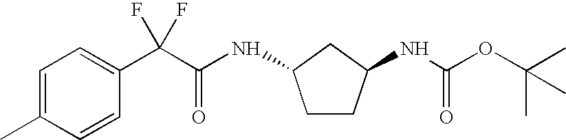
C1CC(NC(OC(C)(C)C)=O)CC1NC(C(C1=CC=C(C)C=C1)(F)F)=O
